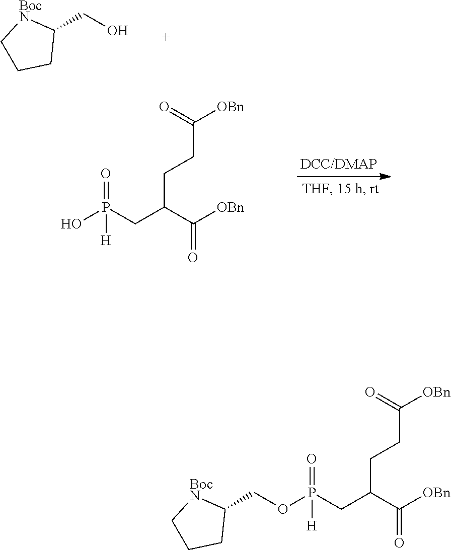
C1(CO)[BocN]CCC1.C(CCC(CP(O)(=O)[H])C([OBn])=O)(=O)[OBn].C1(COP(CC(C([OBn])=O)CCC([OBn])=O)(=O)[H])[BocN]CCC1
